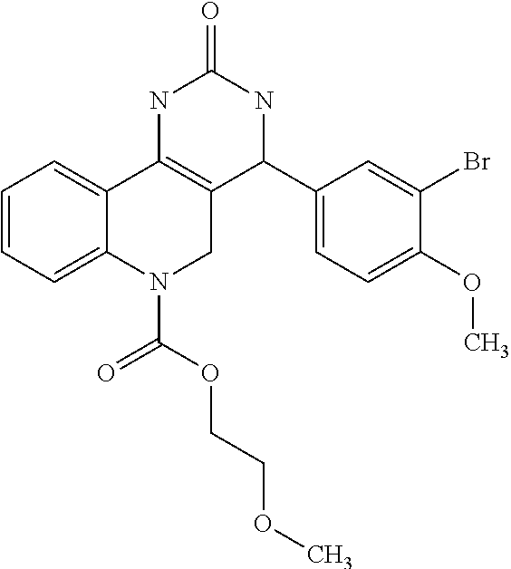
C1=CC=C2C(=C1)C1=C(CN2C(OCCOC)=O)C(C2=CC=C(OC)C(Br)=C2)NC(=O)N1
